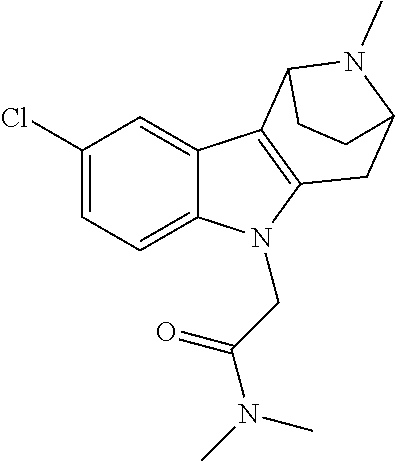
C1(Cl)=CC=C2C(=C1)C1=C(N2CC(N(C)C)=O)CC2N(C)C1CC2
